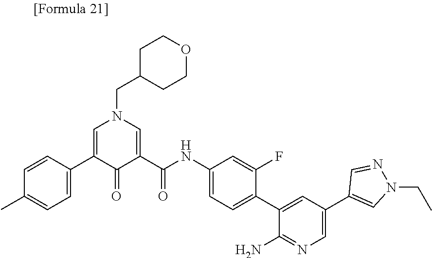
C1(C)=CC=C(C2=CN(CC3CCOCC3)C=C(C(NC3=CC=C(C4=CC(C5=CN(CC)N=C5)=CN=C4N)C(F)=C3)=O)C2=O)C=C1
